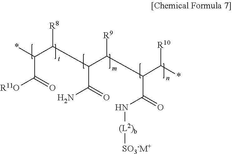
*C(C(C(C(N)=O)C([R9])C(C(N[(L2)b][SO3-M+])=O)C(*)[R10])[R8])C(=O)[R11O]
